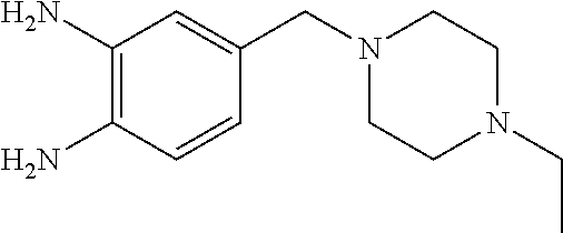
C(C1=CC(N)=C(N)C=C1)N1CCN(CC)CC1
